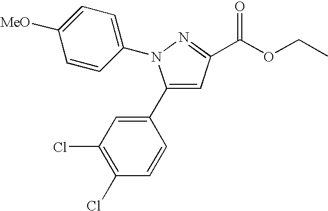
C1(C2=CC(Cl)=C(Cl)C=C2)=CC(C(OCC)=O)=NN1C1=CC=C([MeO])C=C1
